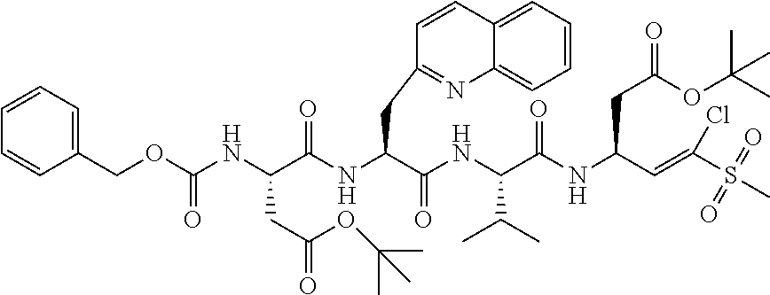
C1(COC(NC(C(NC(C(NC(C(NC(C=C(S(C)(=O)=O)Cl)CC(=O)OC(C)(C)C)=O)C(C)C)=O)CC2=NC3=CC=CC=C3C=C2)=O)CC(=O)OC(C)(C)C)=O)=CC=CC=C1
